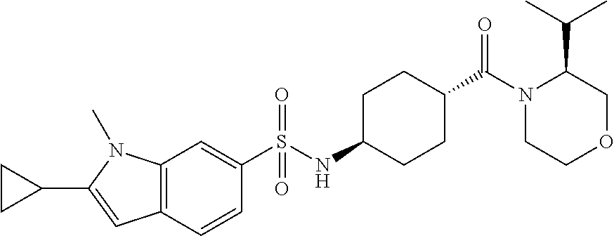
C1(C2CC2)=CC2=C(N1C)C=C(S(NC1CCC(C(N3CCOCC3C(C)C)=O)CC1)(=O)=O)C=C2
